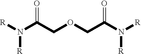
[R]N(C(COCC(N([R])[R])=O)=O)[R]
